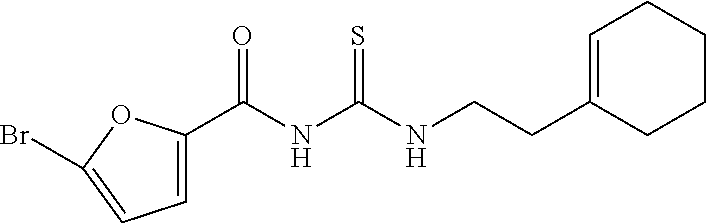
C1=C(C(NC(NCCC2=CCCCC2)=S)=O)OC(Br)=C1
